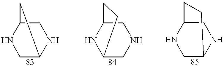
N1CC2NCC1C2.N1C2CNCC1CC2.N1CC2NCC1CC2
